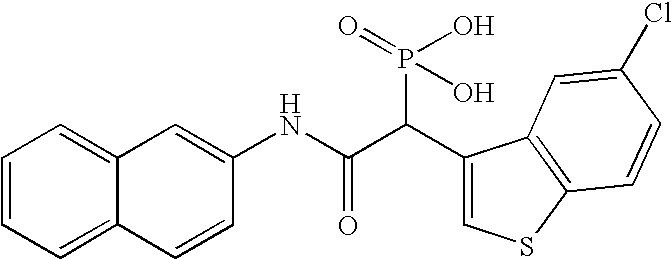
C1=CC=C2C(=C1)C=C(NC(C(C1=CSC3=C1C=C(Cl)C=C3)P(O)(=O)O)=O)C=C2
